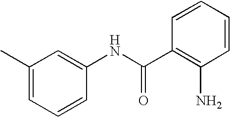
C1=CC(NC(C2=C(N)C=CC=C2)=O)=CC(C)=C1
